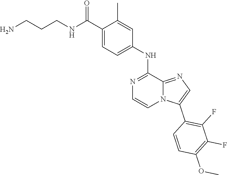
C1=C(C(NCCCN)=O)C(C)=CC(NC2=NC=CN3C2=NC=C3C2=C(F)C(F)=C(OC)C=C2)=C1
